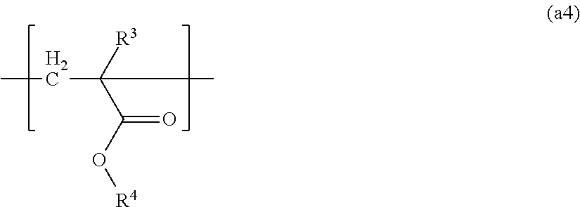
C(C)([R3])(C(O[R4])=O)CC
